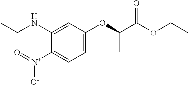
CCNC1=CC(OC(C)C(OCC)=O)=CC=C1[N+](=O)[O-]
